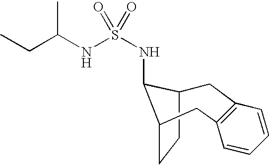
C1C2CCC(C2NS(NC(CC)C)(=O)=O)CC2=C1C=CC=C2
